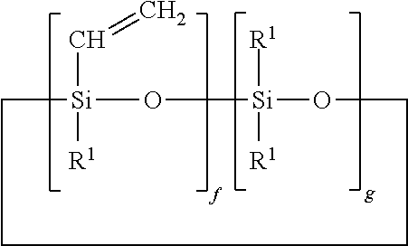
C1[Si](C=C)([R1])O[Si]([R1])([R1])OCCC1
